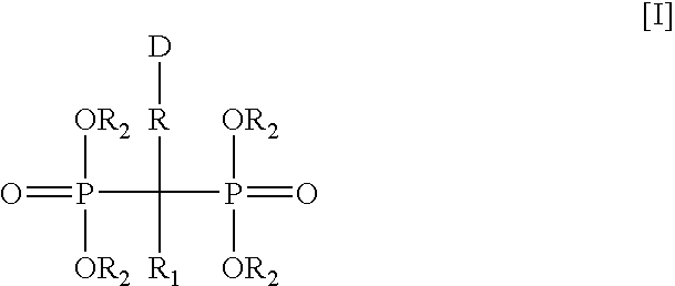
O=P(C([R][D])([R1])P([OR2])([OR2])=O)([OR2])[OR2]
